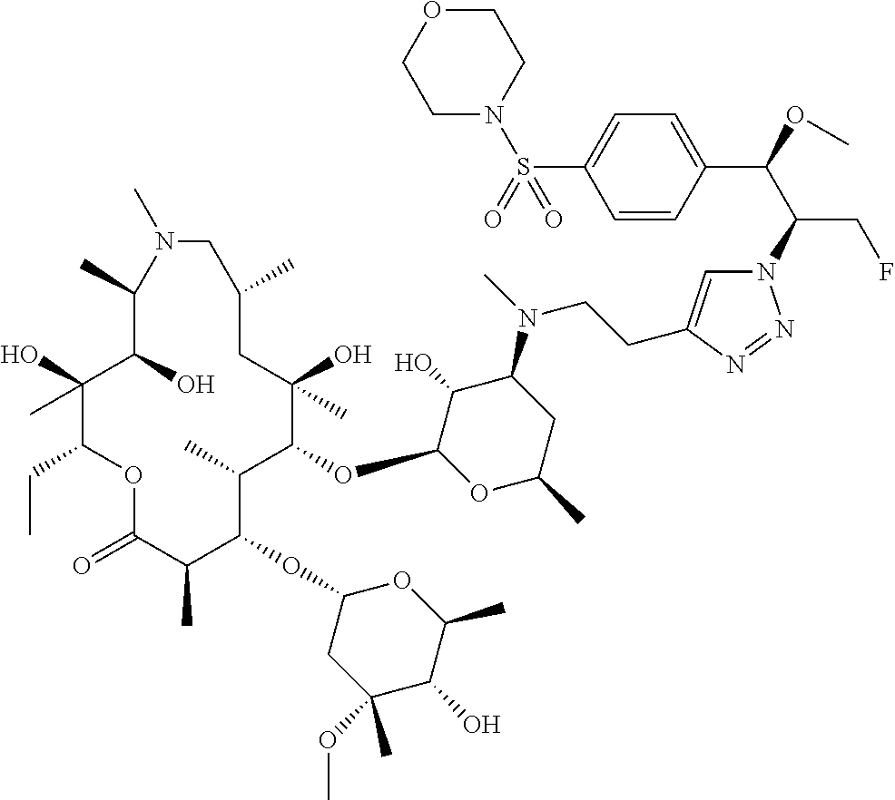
C1(O)(C)C(CC)OC(=O)C(C)C(OC2CC(OC)(C)C(O)C(C)O2)C(C)C(OC2OC(C)CC(N(C)CCC3=CN(C(C(OC)C4=CC=C(S(=O)(N5CCOCC5)=O)C=C4)CF)N=N3)C2O)C(O)(C)CC(C)CN(C)C(C)C1O
